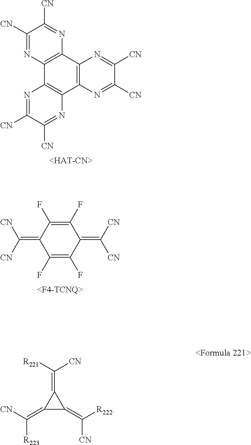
C1([CN])=NC2=C(N=C1[CN])C1=C(C3=C2N=C([CN])C([CN])=N3)N=C([CN])C([CN])=N1.C1(F)=C(F)C(=C([CN])[CN])C(F)=C(F)C1=C([CN])[CN].C1(=C([R223])[CN])C(=C([CN])[R222])C1=C([CN])[R221]
